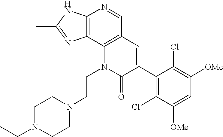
C12=C(C3=C(C=N1)C=C(C1=C(Cl)C([OMe])=CC([OMe])=C1Cl)C(=O)N3CCN1CCN(CC)CC1)N=C(C)N2
